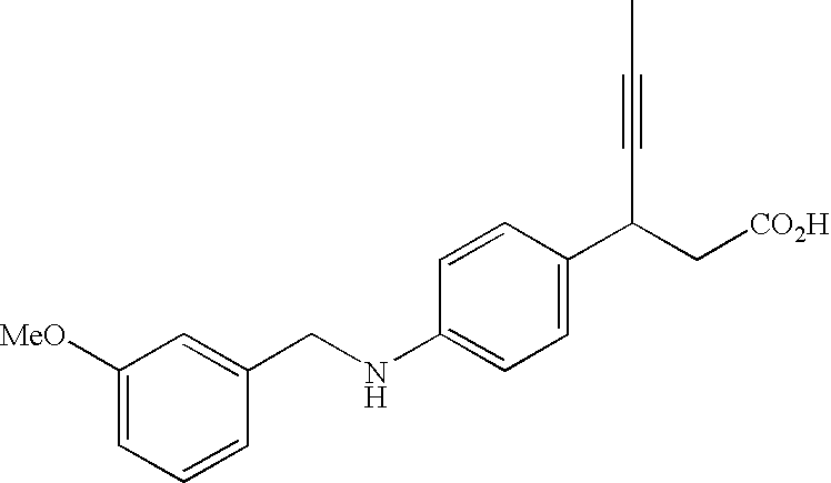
C(NC1=CC=C(C(C[CO2H])C#CC)C=C1)C1=CC([MeO])=CC=C1
